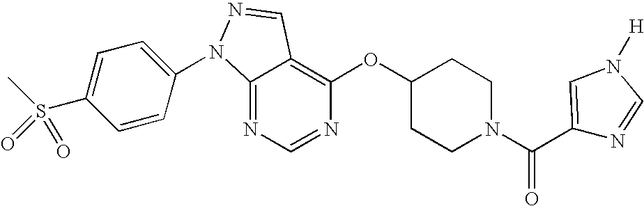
C12=NC=NC(OC3CCN(C(C4=CN([H])C=N4)=O)CC3)=C1C=NN2C1=CC=C(S(C)(=O)=O)C=C1
